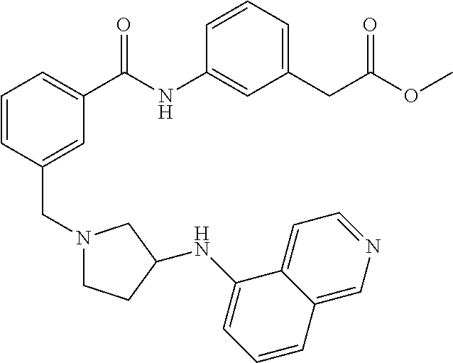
C1=CC(CN2CCC(NC3=CC=CC4=CN=CC=C34)C2)=CC(C(NC2=CC(CC(OC)=O)=CC=C2)=O)=C1
